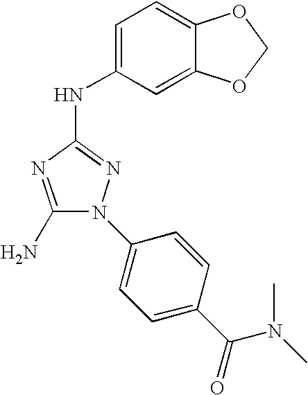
C1(N)=NC(NC2=CC=C3C(=C2)OCO3)=NN1C1=CC=C(C(=O)N(C)C)C=C1
